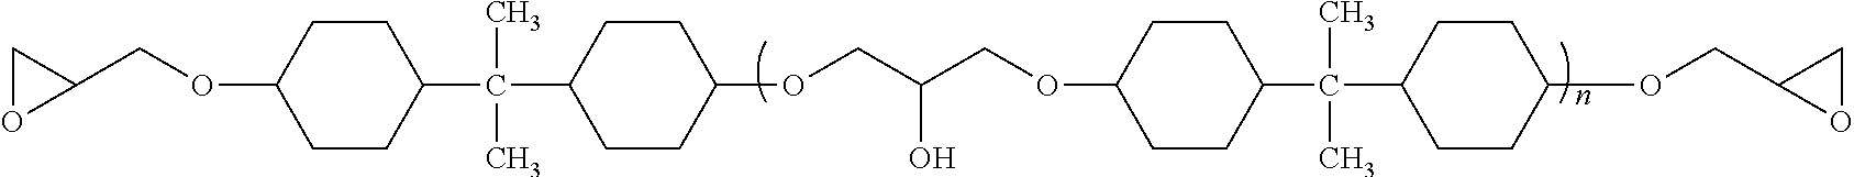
C(O)(COC1CCC(C(C2CCC(OCC3CO3)CC2)(C)C)CC1)COC1CCC(C(C2CCC(OCC3OC3)CC2)(C)C)CC1
